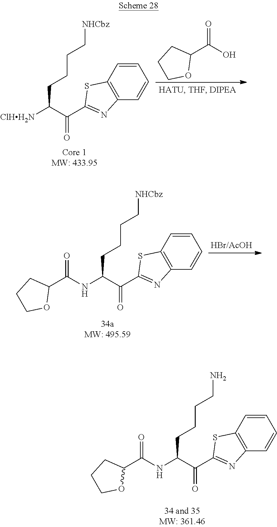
C1(C(O)=O)CCCO1.C1=CC=CC2=C1SC(C(=O)C([ClHH2N])CCCC[NHCbz])=N2.C1=CC=CC2=C1SC(C(=O)C(NC(C1CCCO1)=O)CCCC[NHCbz])=N2.C1=CC=CC2=C1SC(C(=O)C(NC(C1CCCO1)=O)CCCCN)=N2
